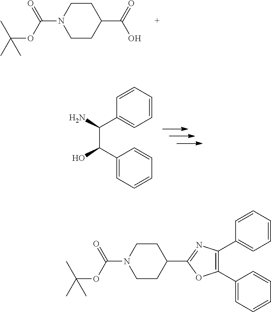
C1CC(C(=O)O)CCN1C(OC(C)(C)C)=O.C(C(C1=CC=CC=C1)O)(C1=CC=CC=C1)N.C1CC(C2=NC(C3=CC=CC=C3)=C(C3=CC=CC=C3)O2)CCN1C(=O)OC(C)(C)C
